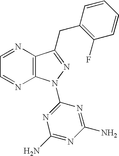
C1=NC2=C(N=C1)N(C1=NC(N)=NC(N)=N1)N=C2CC1=C(F)C=CC=C1
